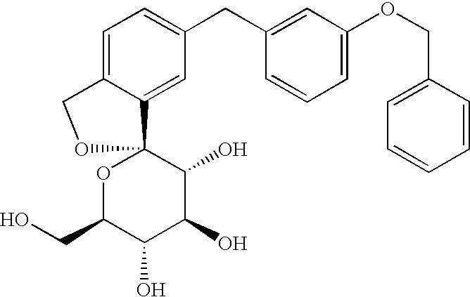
C1=C2C(=CC(CC3=CC(OCC4=CC=CC=C4)=CC=C3)=C1)C1(OC(CO)C(O)C(O)C1O)OC2
